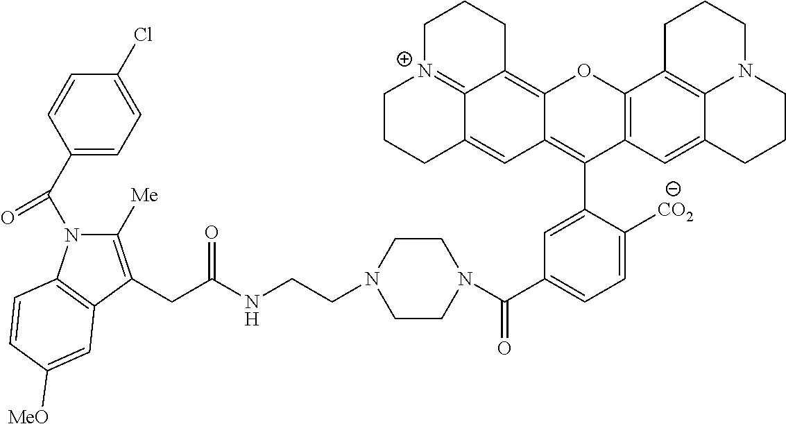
C1(C(N2C([Me])=C(CC(NCCN3CCN(C(C4=CC=C([CO2])C(C5=C6C(=C7C8=[N+](CCCC8=C6)CCC7)OC6=C5C=C5C7=C6CCCN7CCC5)=C4)=O)CC3)=O)C3=C2C=CC([MeO])=C3)=O)=CC=C(Cl)C=C1
